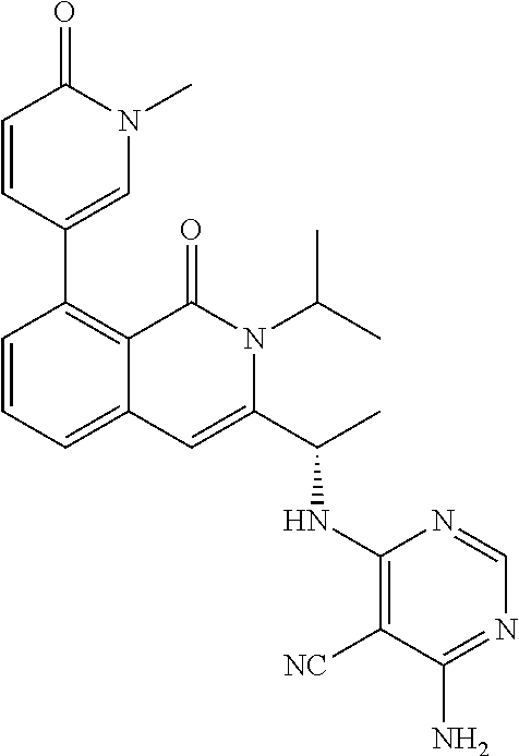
C1(C2=C3C(=CC=C2)C=C(C(C)NC2=C([NC])C(N)=NC=N2)N(C(C)C)C3=O)=CN(C)C(=O)C=C1
